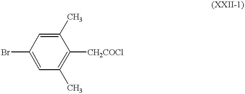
BrC1=CC(C)=C([CH2COCl])C(C)=C1
